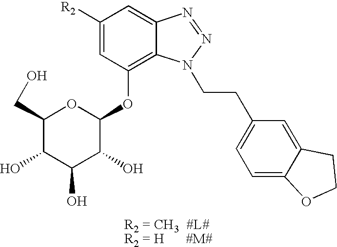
C1(CO)C(O)C(O)C(O)C(OC2=C3C(=CC([R2])=C2)N=NN3CCC2=CC=C3C(=C2)CCO3)O1
